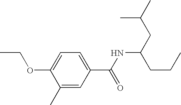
C1=C(OCC)C(C)=CC(C(=O)NC(CCC)CC(C)C)=C1
